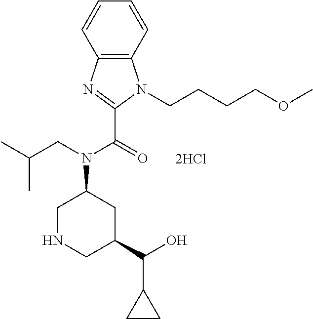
C12=C(N=C(C(=O)N(CC(C)C)C3CNCC(C(O)C4CC4)C3)N1CCCCOC)C=CC=C2
